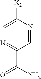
C1=NC([X2])=CN=C1C(=O)N
